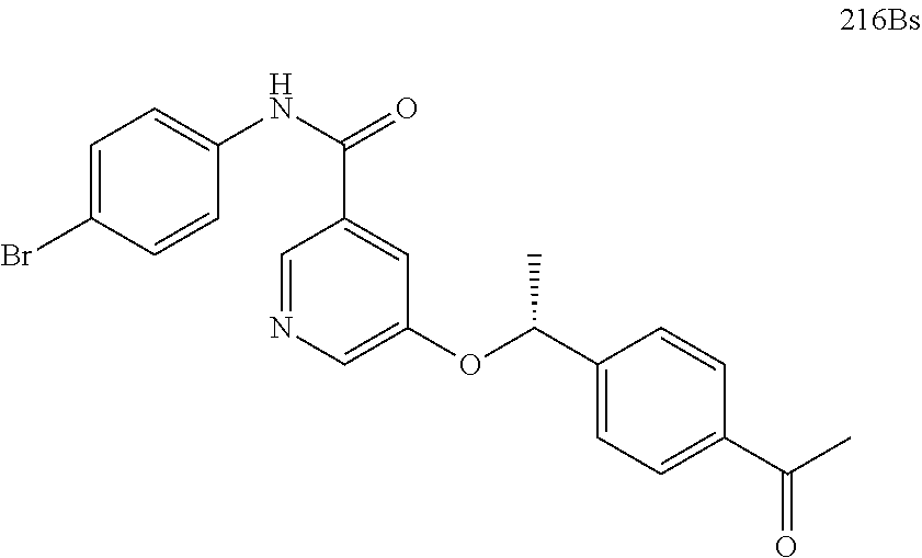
C1=NC=C(OC(C2=CC=C(C(C)=O)C=C2)C)C=C1C(NC1=CC=C(Br)C=C1)=O
